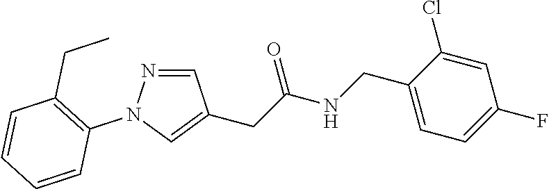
C1=CC(N2C=C(CC(NCC3=CC=C(F)C=C3Cl)=O)C=N2)=C(CC)C=C1
